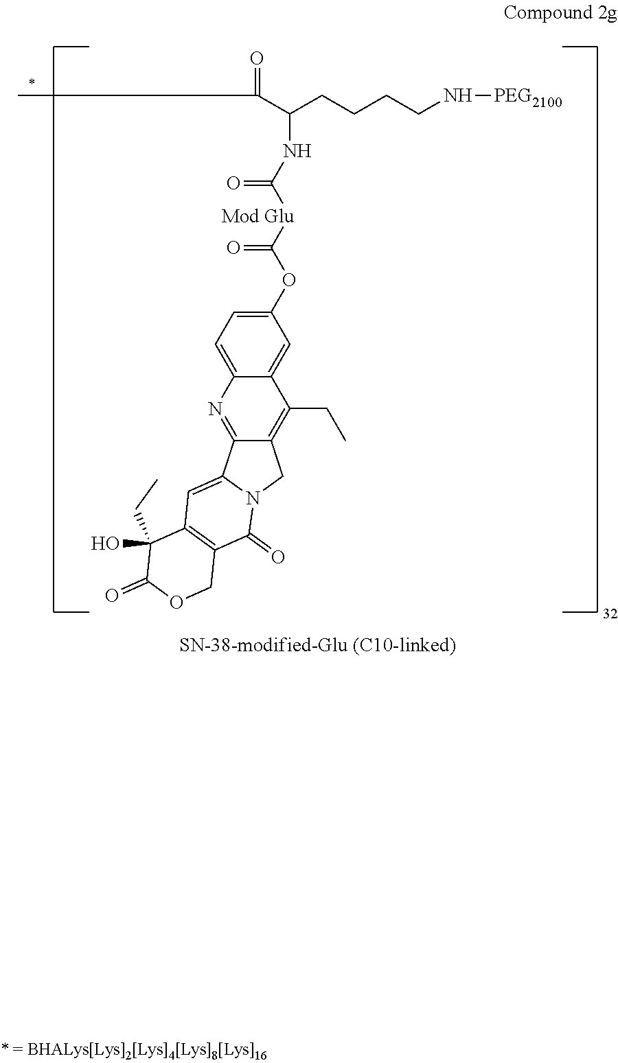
N1=C2C3=CC4=C(COC(=O)C4(CC)O)C(=O)N3CC2=C(CC)C2=CC(OC(=O)[Mod Glu]C(NC(C(C)=O)CCCCN[PEG2100])=O)=CC=C12
